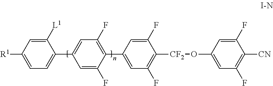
C1=C(F)C(C2=CC(F)=C([CF2]OC3=CC(F)=C([CN])C(F)=C3)C(F)=C2)=C(F)C=C1C1=CC=C([R1])C=C1[L1]
